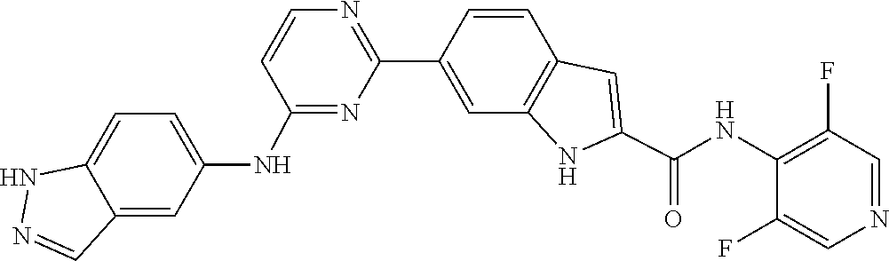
C1=CC2=C(C=C1C1=NC=CC(NC3=CC=C4C(=C3)C=NN4)=N1)NC(C(NC1=C(F)C=NC=C1F)=O)=C2
